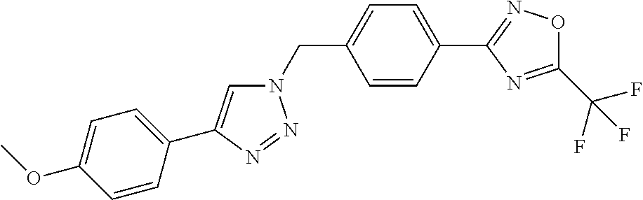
N1(CC2=CC=C(C3=NOC(C(F)(F)F)=N3)C=C2)C=C(C2=CC=C(OC)C=C2)N=N1
